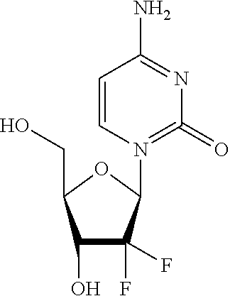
C1=CN(C2C(F)(F)C(O)C(CO)O2)=C(=O)N=C1N
